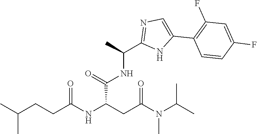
N(C)(C(CC(C(NC(C1=NC=C(C2=C(F)C=C(F)C=C2)N1)C)=O)NC(CCC(C)C)=O)=O)C(C)C
